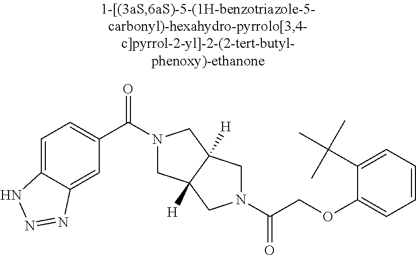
C(COC1=CC=CC=C1C(C)(C)C)(=O)N1CC2([H])CN(C(=O)C3=CC=C4C(=C3)N=NN4)CC2([H])C1
